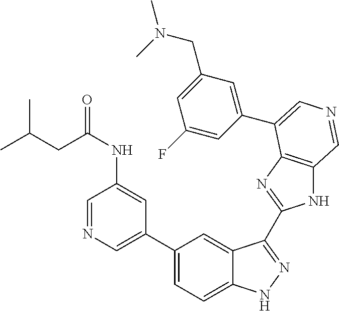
C1(C2=CN=CC(NC(=O)CC(C)C)=C2)=CC=C2C(=C1)C(C1=NC3=C(N1)C=NC=C3C1=CC(CN(C)C)=CC(F)=C1)=NN2
